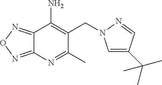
C12=NON=C1C(N)=C(CN1C=C(C(C)(C)C)C=N1)C(C)=N2
